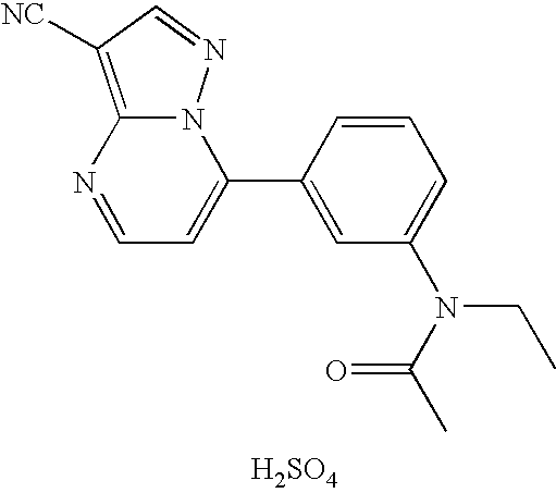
C1=NC2=C([NC])C=NN2C(C2=CC(N(CC)C(C)=O)=CC=C2)=C1.[H2SO4]
